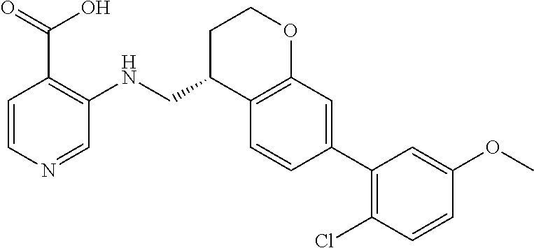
C1=CC(C2=C(Cl)C=CC(OC)=C2)=CC2=C1C(CNC1=C(C(O)=O)C=CN=C1)CCO2
